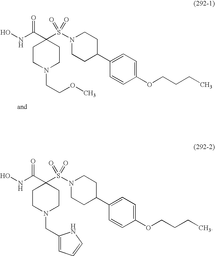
C1(C(NO)=O)(S(N2CCC(C3=CC=C(OCCCC)C=C3)CC2)(=O)=O)CCN(CCOC)CC1.C1(C(NO)=O)(S(N2CCC(C3=CC=C(OCCCC)C=C3)CC2)(=O)=O)CCN(CC2=CC=CN2)CC1
